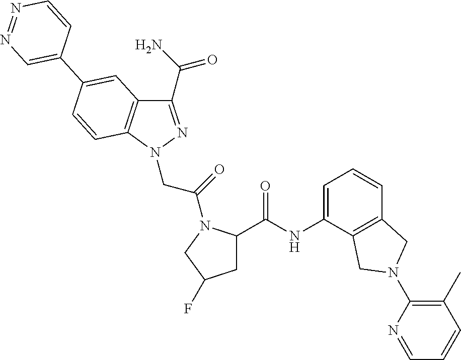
C1(C(=O)N)=NN(CC(=O)N2C(C(NC3=CC=CC4=C3CN(C3=C(C)C=CC=N3)C4)=O)CC(F)C2)C2=C1C=C(C1=CN=NC=C1)C=C2
